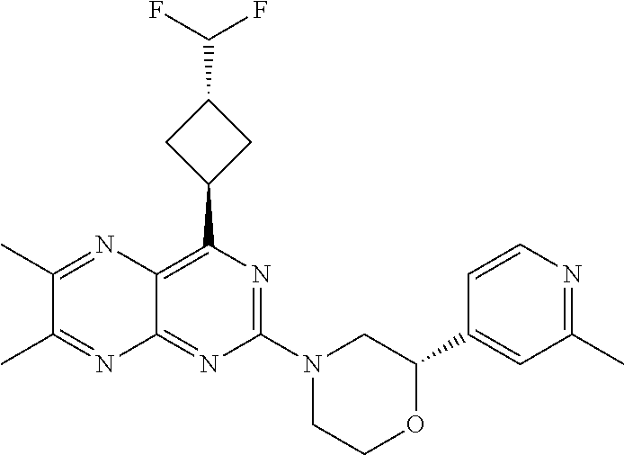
C1(C2=CC(C)=NC=C2)OCCN(C2=NC(C3CC(C(F)F)C3)=C3C(=N2)N=C(C)C(C)=N3)C1
